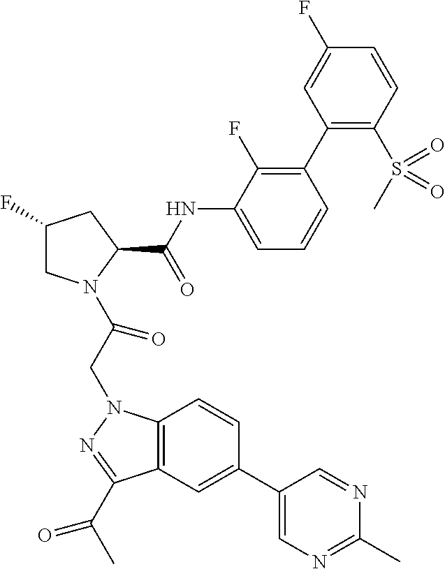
C1(F)CN(C(CN2C3=C(C(C(C)=O)=N2)C=C(C2=CN=C(C)N=C2)C=C3)=O)C(C(NC2=CC=CC(C3=C(S(C)(=O)=O)C=CC(F)=C3)=C2F)=O)C1
